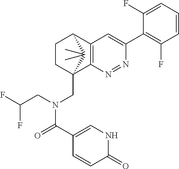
N1=NC2=C(C=C1C1=C(F)C=CC=C1F)C1CCC2(CN(C(=O)C2=CNC(=O)C=C2)CC(F)F)C1(C)C
